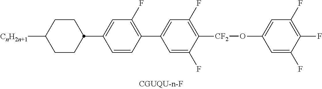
C1=CC(C2=CC(F)=C([CF2]OC3=CC(F)=C(F)C(F)=C3)C(F)=C2)=C(F)C=C1C1CCC([CnH2n+1])CC1
